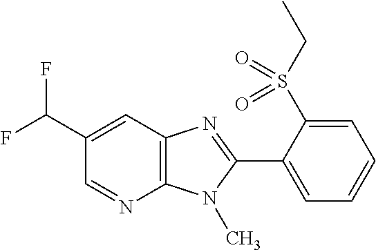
C12=C(C=C(C(F)F)C=N1)N=C(C1=CC=CC=C1S(CC)(=O)=O)N2C
